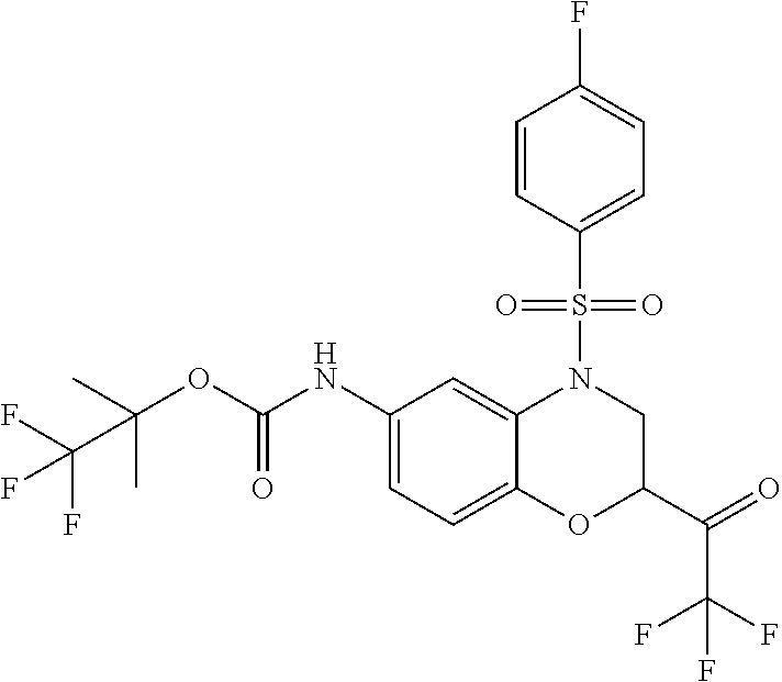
C1(NC(OC(C)(C)C(F)(F)F)=O)=CC=C2C(=C1)N(S(C1=CC=C(F)C=C1)(=O)=O)CC(C(=O)C(F)(F)F)O2
